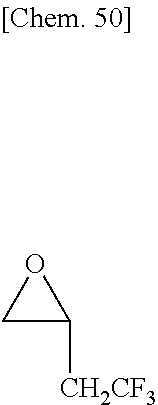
C1C([CH2CF3])O1
